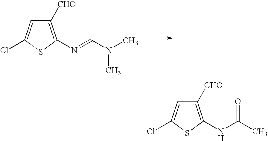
C1([CHO])=C(N=CN(C)C)SC(Cl)=C1.C1([CHO])=C(NC(C)=O)SC(Cl)=C1
